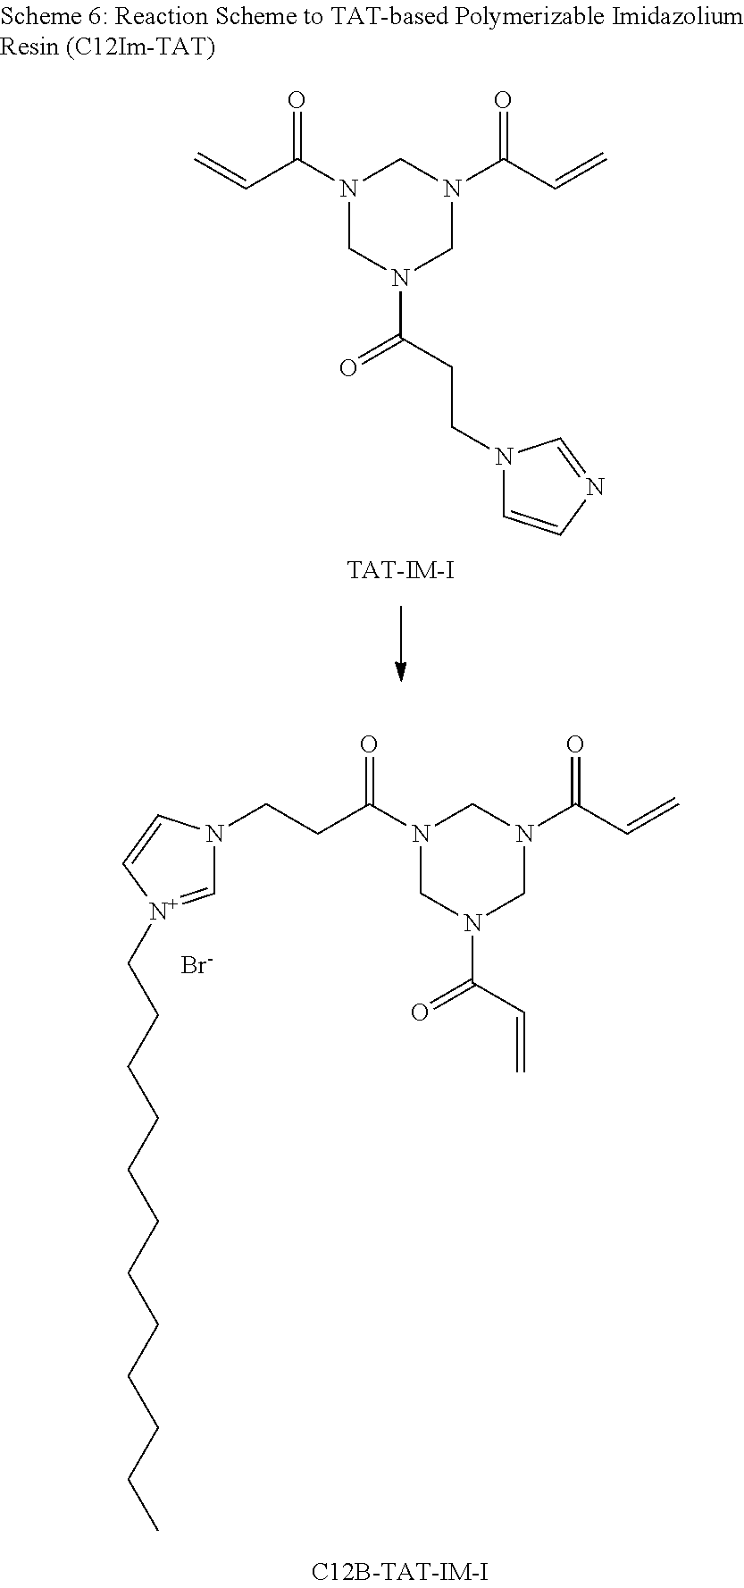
N1(C(=O)CCN2C=[N+](CCCCCCCCCCCC)C=C2)CN(C(=O)C=C)CN(C(=O)C=C)C1.[Br-].[TAT-IM-I].N1(C(=O)C=C)CN(C(=O)CCN2C=CN=C2)CN(C(=O)C=C)C1
